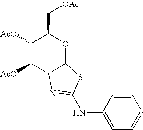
C1([AcO])C([AcO])C2C(OC1C[OAc])SC(NC1=CC=CC=C1)=N2
